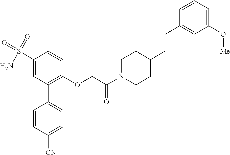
C1(S(=O)(=O)N)=CC(C2=CC=C([CN])C=C2)=C(OCC(N2CCC(CCC3=CC(O[Me])=CC=C3)CC2)=O)C=C1
